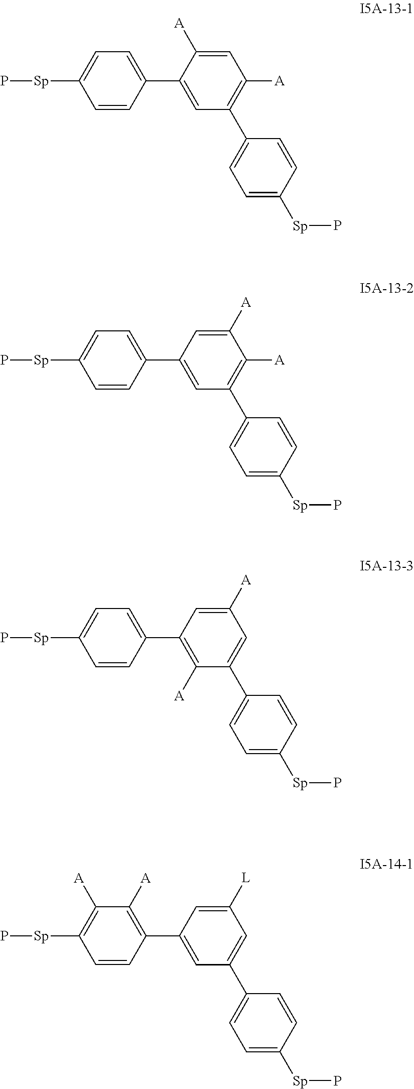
C1([A])=CC([A])=C(C2=CC=C([Sp]P)C=C2)C=C1C1=CC=C([Sp]P)C=C1.C1=C([A])C([A])=C(C2=CC=C([Sp]P)C=C2)C=C1C1=CC=C([Sp]P)C=C1.C1=C([A])C=C(C2=CC=C([Sp]P)C=C2)C([A])=C1C1=CC=C([Sp]P)C=C1.C1=C([L])C=C(C2=CC=C([Sp]P)C=C2)C=C1C1=C([A])C([A])=C([Sp]P)C=C1
